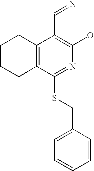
C12=C(C(C=N)=C(O)N=C1SCC1=CC=CC=C1)CCCC2
